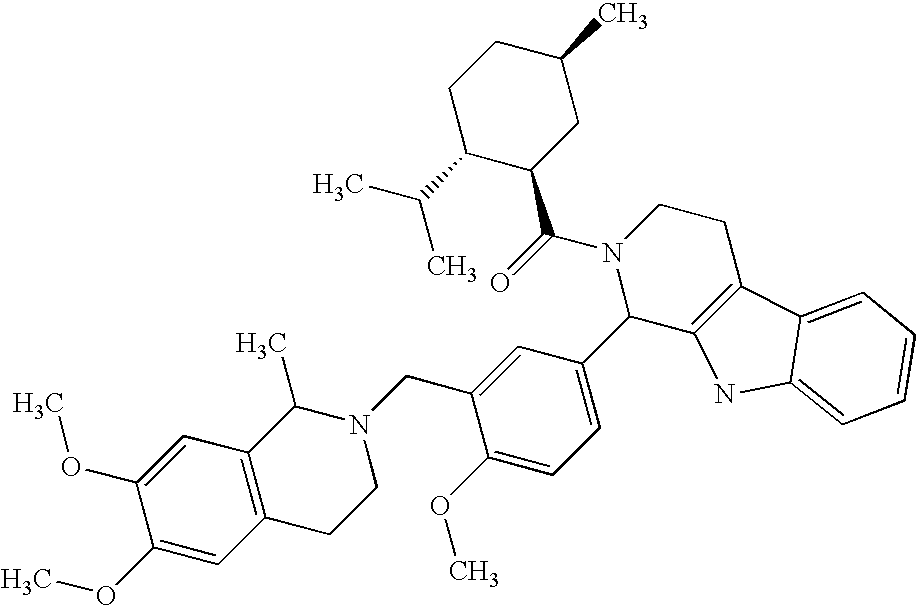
C1(OC)=CC2=C(C=C1OC)C(C)N(CC1=CC(C3C4=C(CCN3C(=O)C3CC(C)CCC3C(C)C)C3=CC=CC=C3N4)=CC=C1OC)CC2
